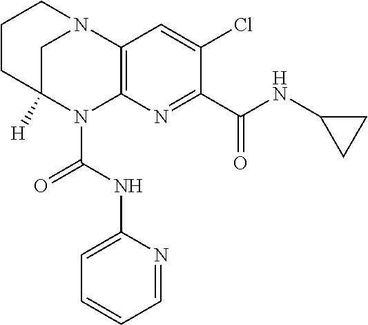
C1CC2([H])CN(C1)C1=C(N2C(NC2=CC=CC=N2)=O)N=C(C(=O)NC2CC2)C(Cl)=C1
